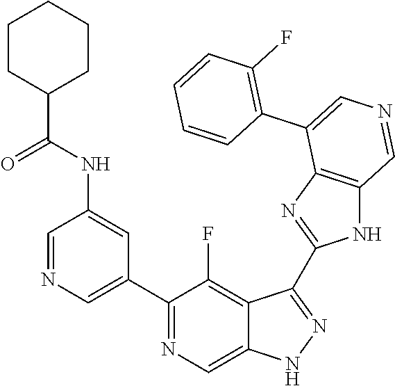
C1(C2=CN=CC(NC(C3CCCCC3)=O)=C2)=NC=C2C(=C1F)C(C1=NC3=C(N1)C=NC=C3C1=C(F)C=CC=C1)=NN2
